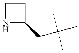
N1C(CC(C)(C)C)CC1
